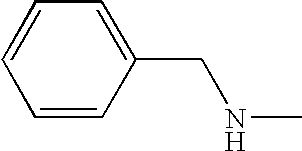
C1=CC=C(CNC)C=C1
